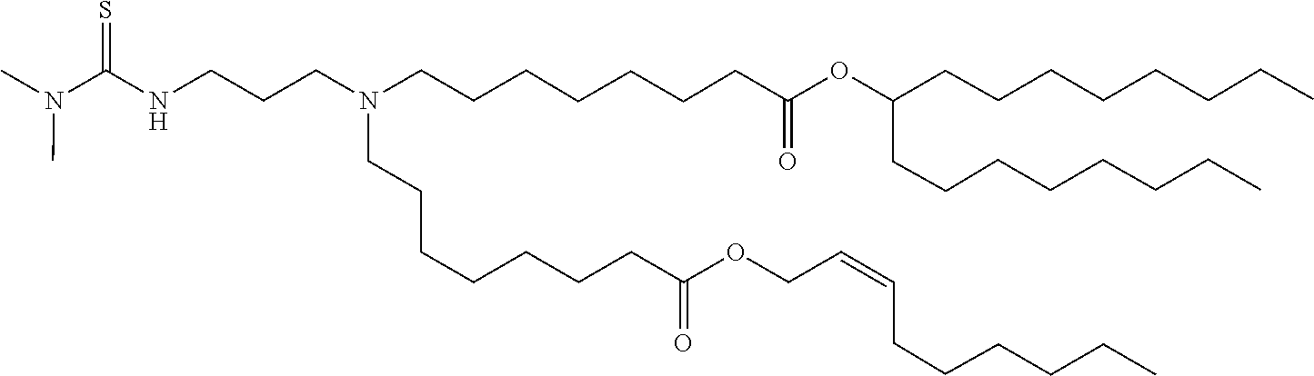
C(C(=O)OCC=CCCCCCC)CCCCCCN(CCCCCCCC(=O)OC(CCCCCCCC)CCCCCCCC)CCCNC(N(C)C)=S
